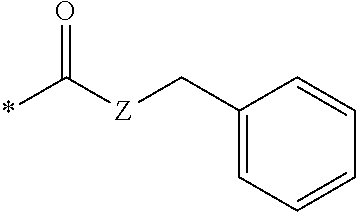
O=C([Z]CC1=CC=CC=C1)*
